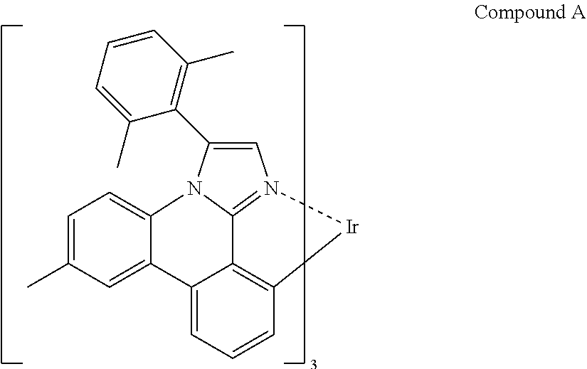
C12=CC=CC3=C1C1=N(C=C(C4=C(C)C=CC=C4C)N1C1=CC=C(C)C=C21)[Ir]3
